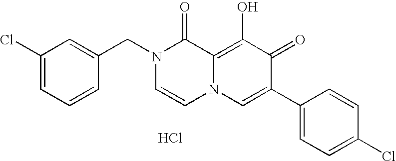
C1=C(CN2C=CN3C(=C(O)C(=O)C(C4=CC=C(Cl)C=C4)=C3)C2=O)C=CC=C1Cl.Cl
